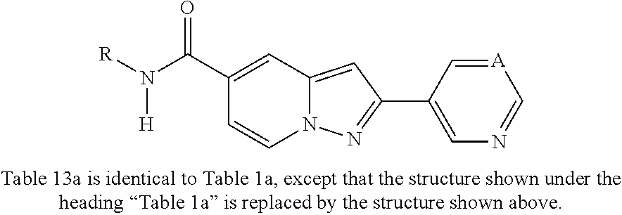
C1(C(N([R])[H])=O)=CC2=CC(C3=CN=C[A]=C3)=NN2C=C1
